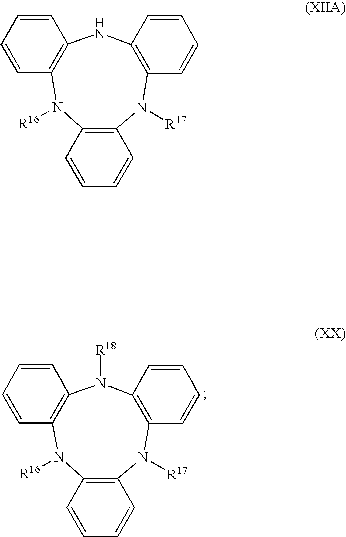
C12=C(N([R16])C3=C(NC4=C(N1[R17])C=CC=C4)C=CC=C3)C=CC=C2.C12=C(N([R16])C3=C(N([R18])C4=C(N1[R17])C=CC=C4)C=CC=C3)C=CC=C2
